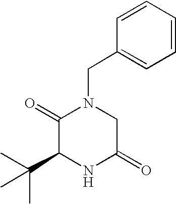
C1=CC(CN2C(=O)C(C(C)(C)C)NC(=O)C2)=CC=C1
